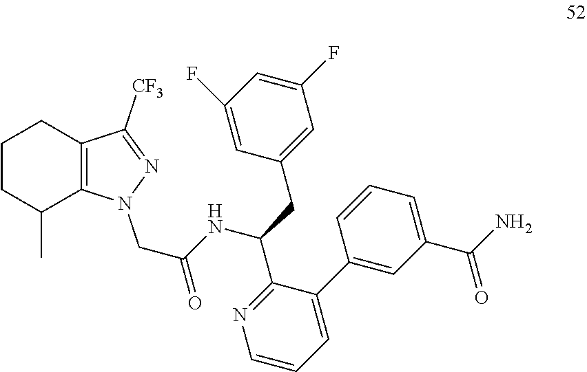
C(NC(C1=NC=CC=C1C1=CC(C(N)=O)=CC=C1)CC1=CC(F)=CC(F)=C1)(=O)CN1C2=C(CCCC2C)C([CF3])=N1
